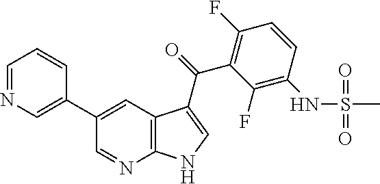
C1=NC=C(C2=CC3=C(N=C2)NC=C3C(C2=C(F)C=CC(NS(C)(=O)=O)=C2F)=O)C=C1
